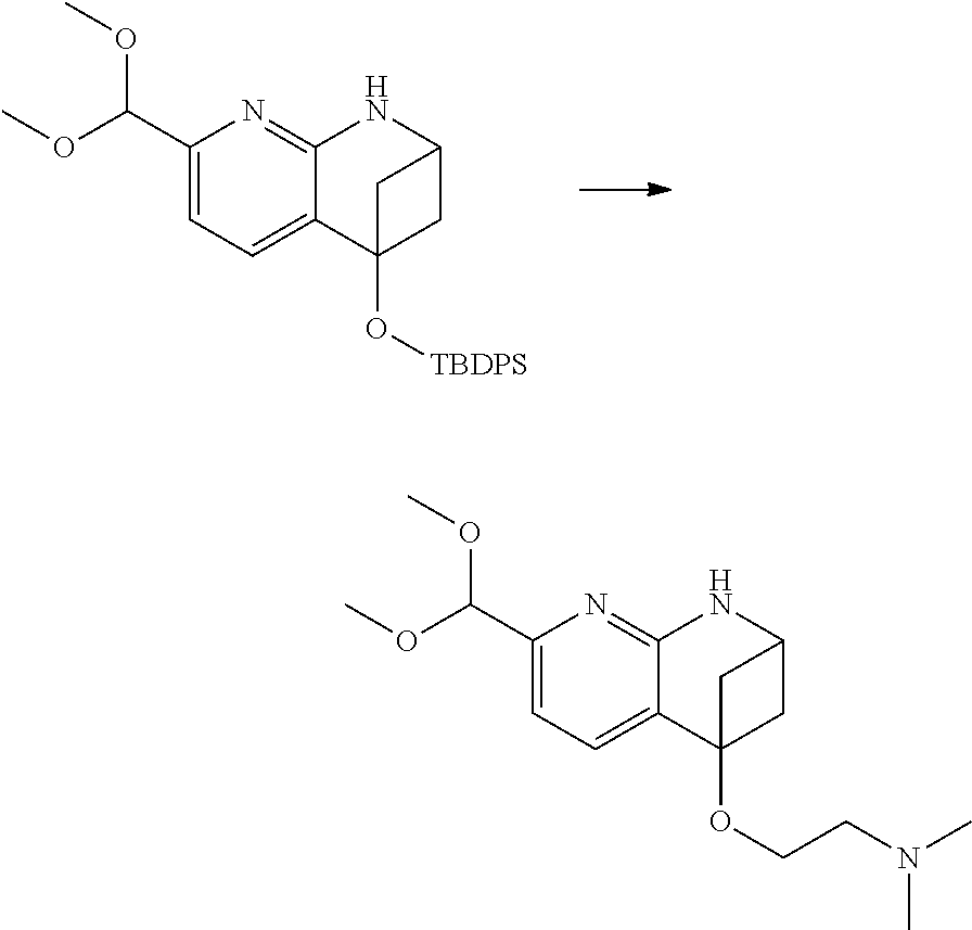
O(C)C(C1=CC=C2C(=N1)NC1CC2(O[TBDPS])C1)OC.O(C)C(C1=CC=C2C(=N1)NC1CC2(OCCN(C)C)C1)OC
